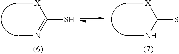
C[X]C(=NC)S.C[X]C(NC)S
